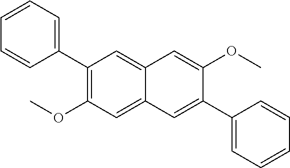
C1(C2=CC=CC=C2)=C(OC)C=C2C(=C1)C=C(OC)C(C1=CC=CC=C1)=C2
